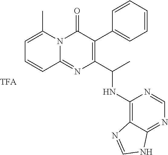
C1=CC=CC(C2=C(C(C)NC3=C4C(=NC=N3)NC=N4)N=C3N(C2=O)C(C)=CC=C3)=C1
